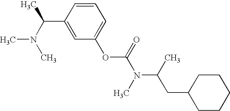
C1=CC(C(N(C)C)C)=CC(OC(N(C(C)CC2CCCCC2)C)=O)=C1
